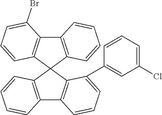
C12=C(C3(C4=C1C=CC=C4C1=CC(Cl)=CC=C1)C1=C(C4=C3C=CC=C4Br)C=CC=C1)C=CC=C2
